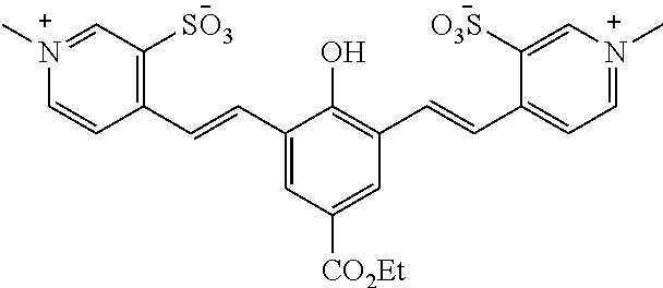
C1(C=CC2=C([SO3])C=[N+](C)C=C2)=CC([CO2Et])=CC(C=CC2=CC=[N+](C)C=C2[O3S])=C1O
